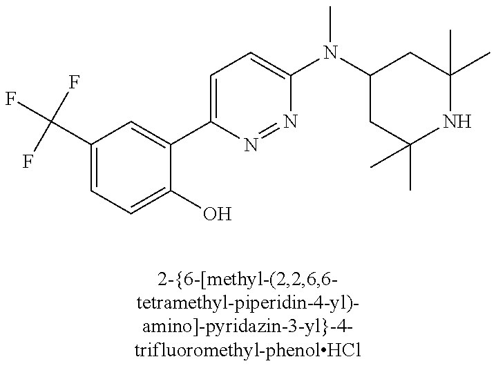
C1=C(C(F)(F)F)C=C(C2=CC=C(N(C3CC(C)(C)NC(C)(C)C3)C)N=N2)C(O)=C1
